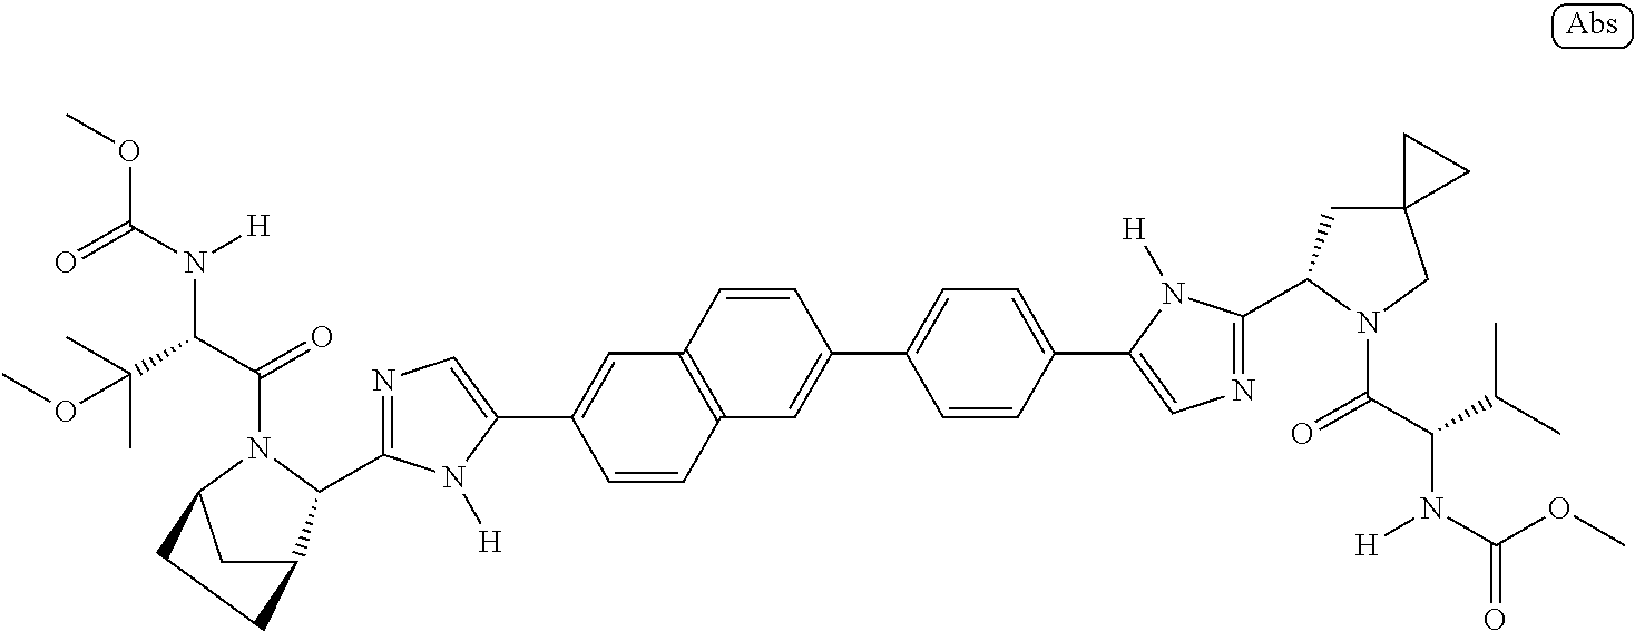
O=C(OC)N(C(C(C)(C)OC)C(=O)N1C(C2=NC=C(C3=CC4=C(C=C3)C=C(C3=CC=C(C5=CN=C(C6CC7(CN6C(=O)C(N([H])C(=O)OC)C(C)C)CC7)N5[H])C=C3)C=C4)N2[H])C2CC1CC2)[H]
